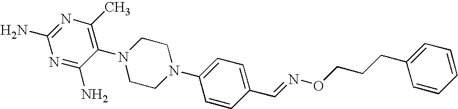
C1(N2CCN(C3=CC=C(C=NOCCCC4=CC=CC=C4)C=C3)CC2)=C(C)N=C(N)N=C1N
